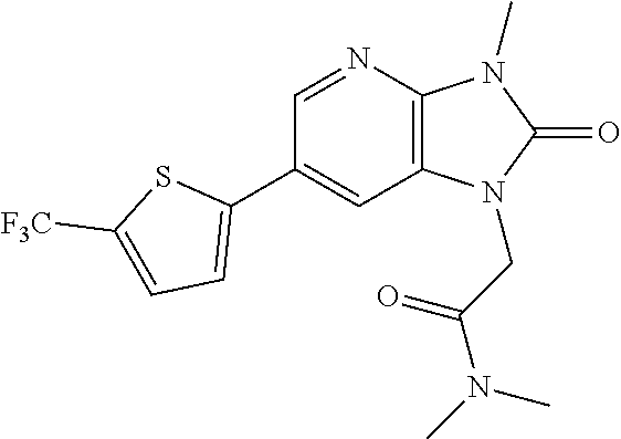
N1=CC(C2=CC=C([F3C])S2)=CC2=C1N(C)C(=O)N2CC(N(C)C)=O
